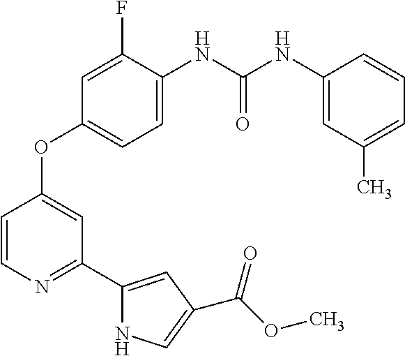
C1=C(NC(NC2=CC(C)=CC=C2)=O)C(F)=CC(OC2=CC(C3=CC(C(OC)=O)=CN3)=NC=C2)=C1
